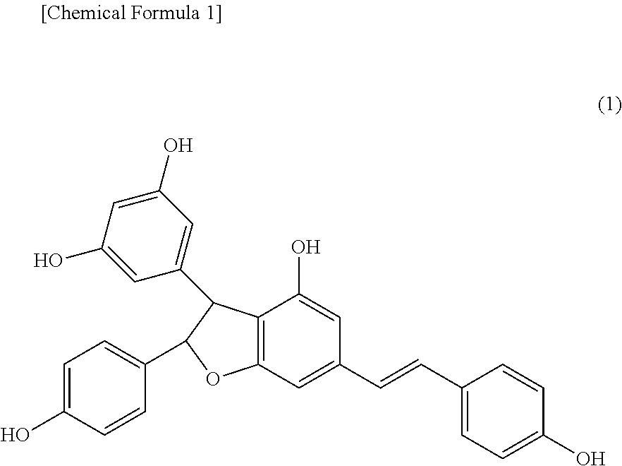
C12=C(C=C(C=CC3=CC=C(O)C=C3)C=C1O)OC(C1=CC=C(O)C=C1)C2C1=CC(O)=CC(O)=C1
